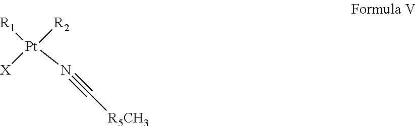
C(#N[Pt]([X])([R1])[R2])[R5CH3]
